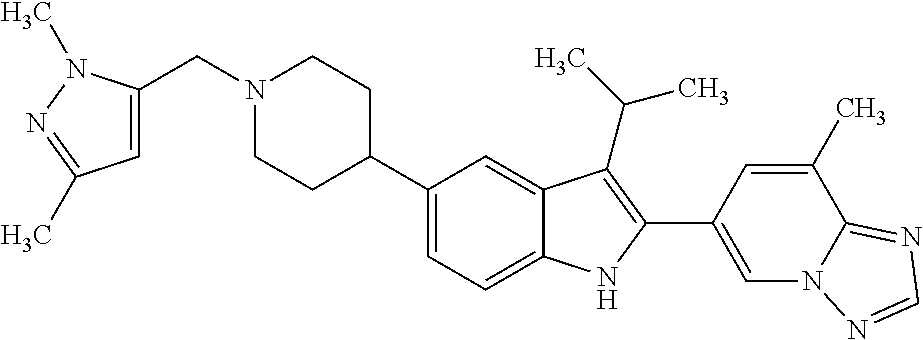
N1(CC2=CC(C)=NN2C)CCC(C2=CC=C3C(=C2)C(C(C)C)=C(C2=CN4C(=NC=N4)C(C)=C2)N3)CC1
